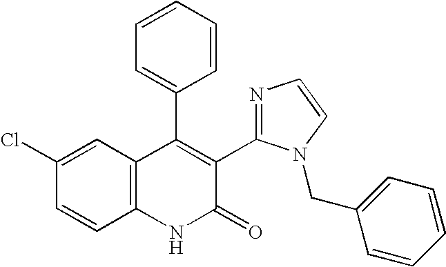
C1(Cl)=CC2=C(C=C1)NC(=O)C(C1=NC=CN1CC1=CC=CC=C1)=C2C1=CC=CC=C1
